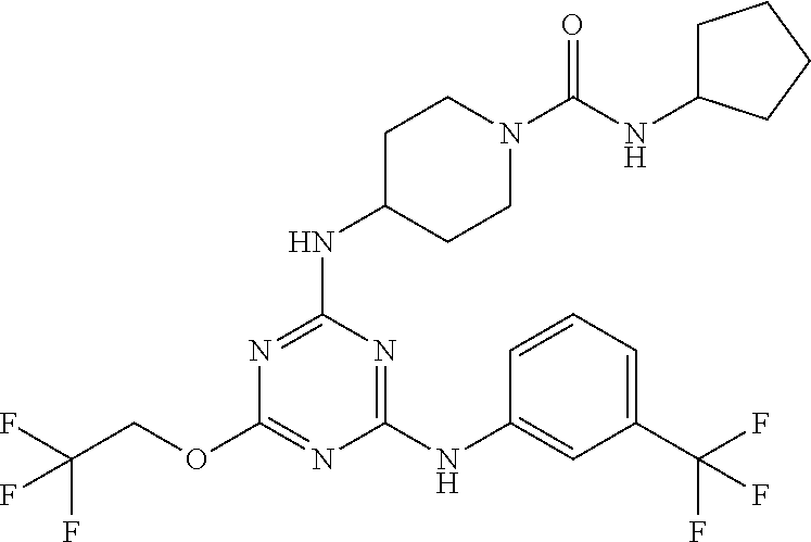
C1=CC=C(C(F)(F)F)C=C1NC1=NC(NC2CCN(C(NC3CCCC3)=O)CC2)=NC(OCC(F)(F)F)=N1
